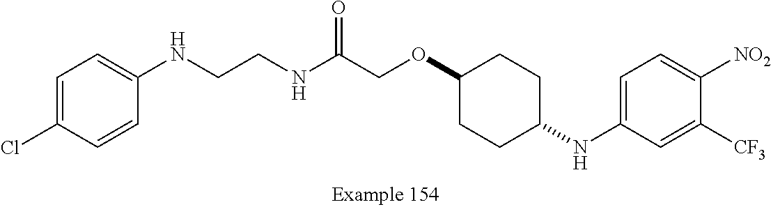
N(C(COC1CCC(NC2=CC=C([NO2])C([CF3])=C2)CC1)=O)CCNC1=CC=C(Cl)C=C1
